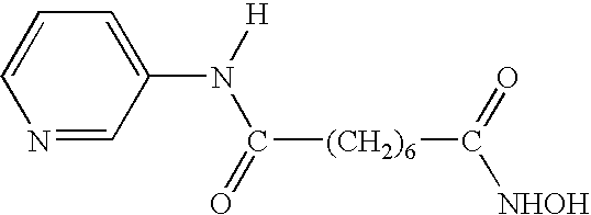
C1=CN=CC(N([H])C(=O)[(CH2)6]C([NHOH])=O)=C1
